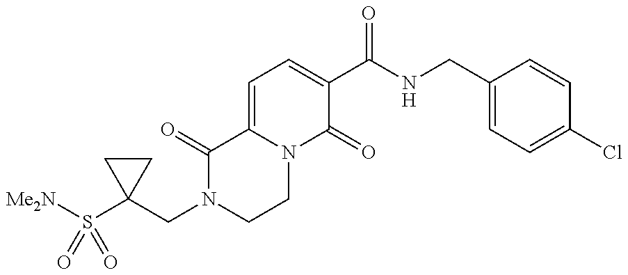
C1(CN2CCN3C(=CC=C(C(NCC4=CC=C(Cl)C=C4)=O)C3=O)C2=O)(S([Me2N])(=O)=O)CC1
